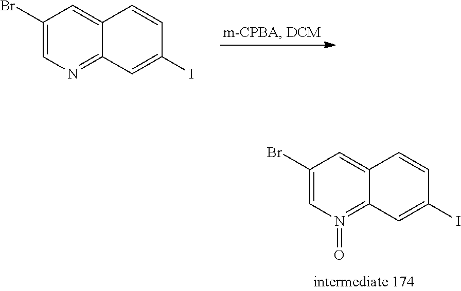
C1(Br)=CN(=O)=C2C(=C1)C=CC(I)=C2.C1(Br)=CN=C2C(=C1)C=CC(I)=C2
